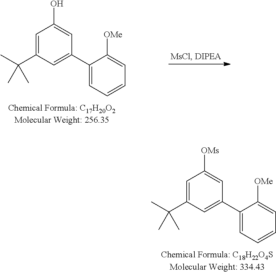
C1=C(C(C)(C)C)C=C(C2=CC=CC=C2[OMe])C=C1O.C1=C(C(C)(C)C)C=C(C2=CC=CC=C2[OMe])C=C1[OMs]
